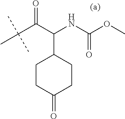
CC(C(=O)C(NC(OC)=O)C1CCC(=O)CC1)(C)C
